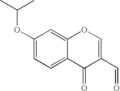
C1(OC(C)C)=CC=C2C(=C1)OC=C(C=O)C2=O
